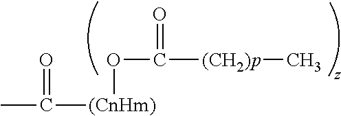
CC([(CnHm)]OC([(CH2)p]C)=O)=O
